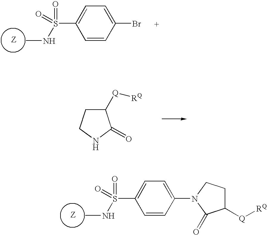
C1=CC(N2C(=O)C([Q][RQ])CC2)=CC=C1S(=O)(NC)=O.C1=CC(Br)=CC=C1S(=O)(NC)=O.C1([Q][RQ])CCNC1=O
